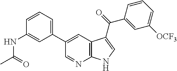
C1(C2=CC3=C(N=C2)NC=C3C(=O)C2=CC([OCF3])=CC=C2)=CC=CC(NC(C)=O)=C1
